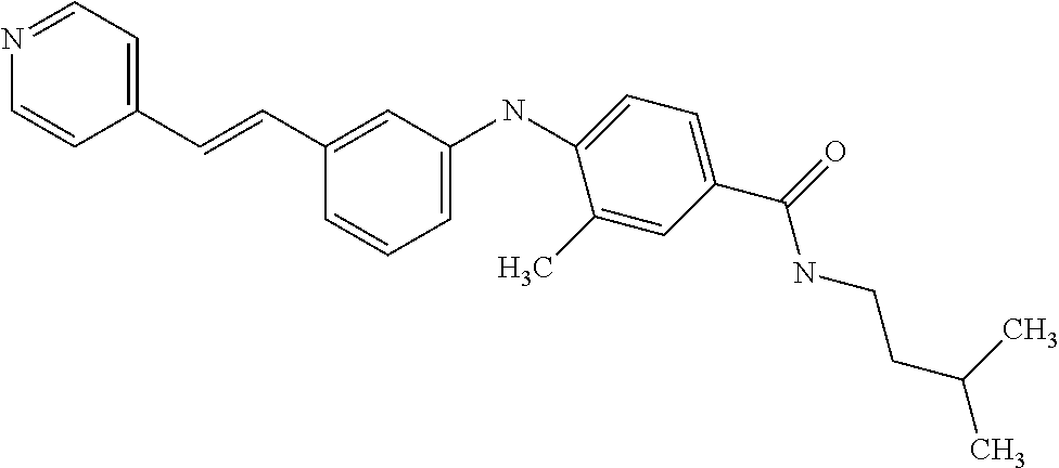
C1=CC(C=CC2=CC(NC3=CC=C(C(NCCC(C)C)=O)C=C3C)=CC=C2)=CC=N1
